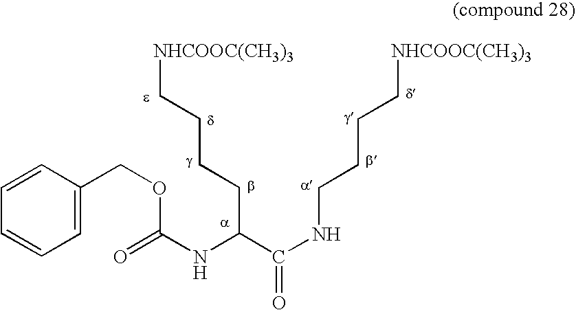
N(C(OCC1=CC=CC=C1)=O)C(C(NCCCC[NHCOOC(CH3)3])=O)CCCC[NHCOOC(CH3)3]
